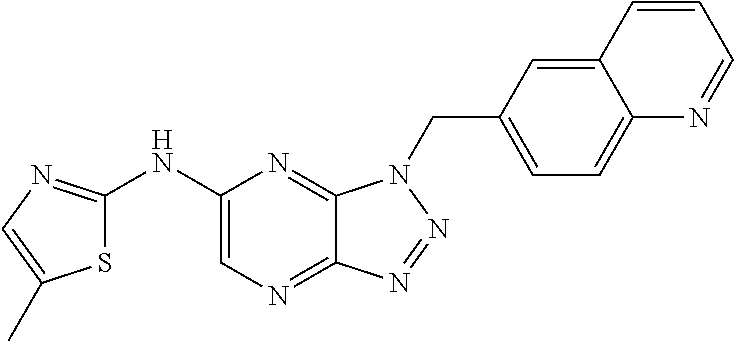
C1(NC2=NC=C(C)S2)=CN=C2C(=N1)N(CC1=CC=C3C(=C1)C=CC=N3)N=N2
